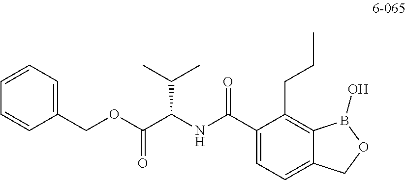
C1(COC(C(NC(C2=CC=C3C(=C2CCC)B(O)OC3)=O)C(C)C)=O)=CC=CC=C1
